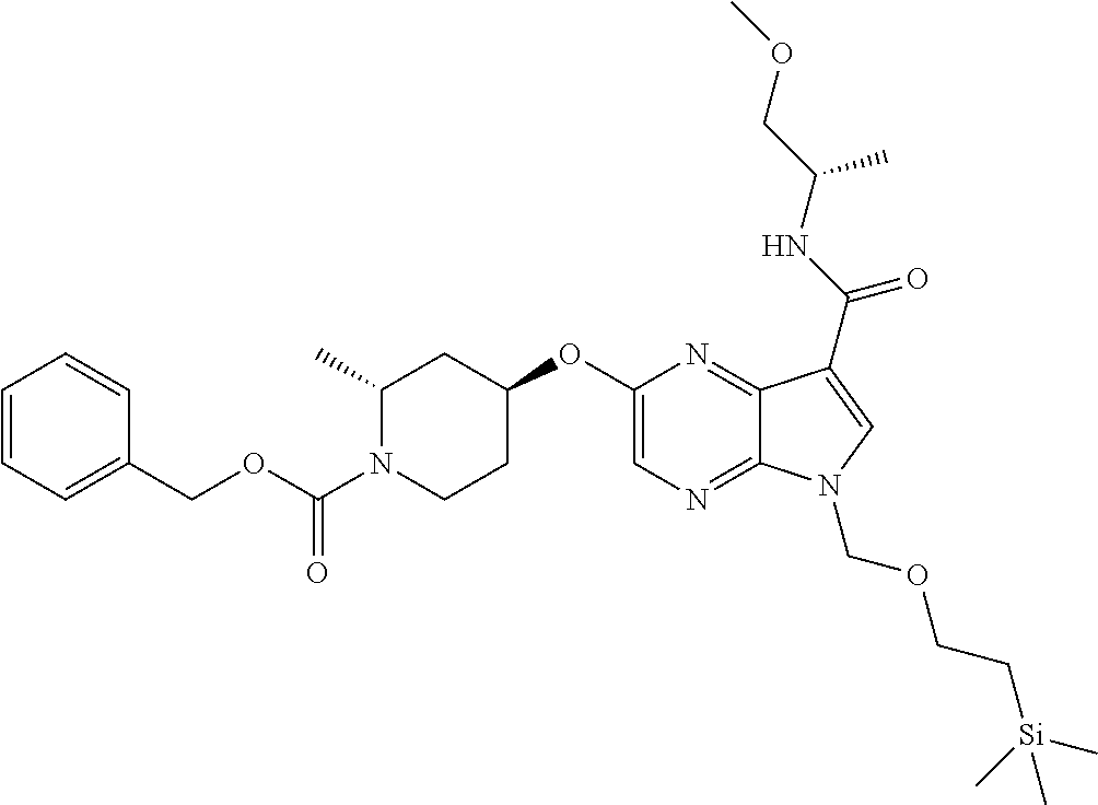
C1=CC=C(COC(N2CCC(OC3=CN=C4C(=N3)C(C(NC(COC)C)=O)=CN4COCC[Si](C)(C)C)CC2C)=O)C=C1
